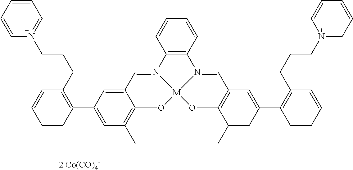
[2 Co(CO)4-].C12=C(C=CC=C1)N1=CC3=C(O[M]14OC1=C(C)C=C(C5=C(CCCN6=CC=CC=C6)C=CC=C5)C=C1C=N24)C(C)=CC(C1=C(CCCN2=CC=CC=C2)C=CC=C1)=C3
